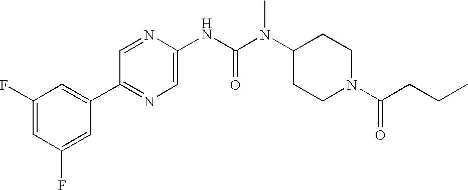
C1(F)=CC(F)=CC(C2=NC=C(NC(N(C3CCN(C(CCC)=O)CC3)C)=O)N=C2)=C1
